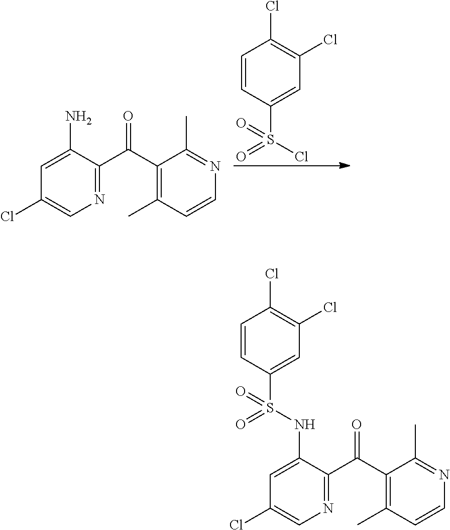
NC1=CC(Cl)=CN=C1C(C1=C(C)C=CN=C1C)=O.C1=CC(S(Cl)(=O)=O)=CC(Cl)=C1Cl.C1(NS(C2=CC(Cl)=C(Cl)C=C2)(=O)=O)=CC(Cl)=CN=C1C(C1=C(C)C=CN=C1C)=O
